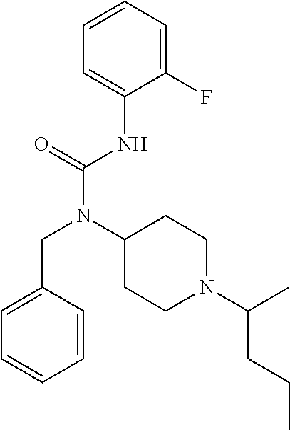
C1=CC=C(F)C(NC(N(C2CCN(C(C)CCC)CC2)CC2=CC=CC=C2)=O)=C1
